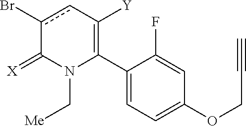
C1(C2=C([Y])cc(Br)C(=[X])N2C[Me])=CC=C(OCC#C)C=C1F
